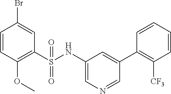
C1=CC(OC)=C(S(NC2=CN=CC(C3=C([CF3])C=CC=C3)=C2)(=O)=O)C=C1Br
